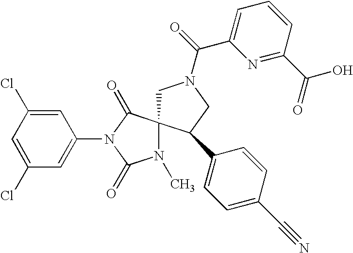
C1N(C(=O)C2=CC=CC(C(O)=O)=N2)CC(C2=CC=C(C#N)C=C2)C12N(C)C(=O)N(C1=CC(Cl)=CC(Cl)=C1)C2=O
